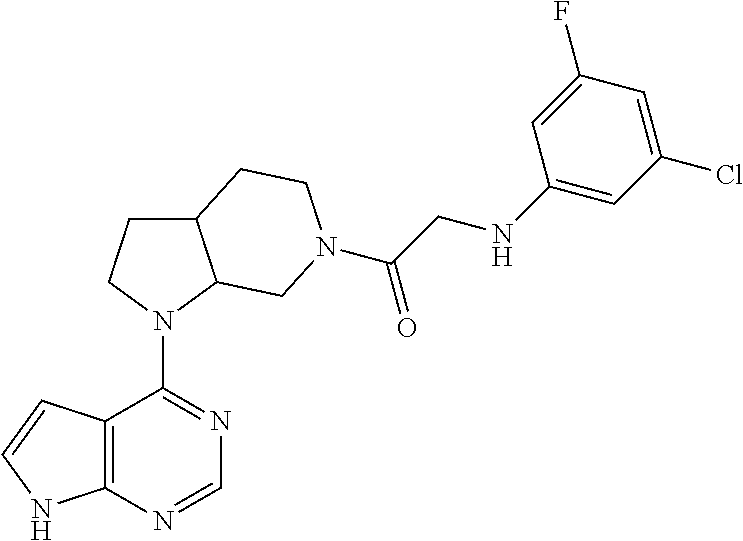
C12=C(N=CN=C1N1C3C(CC1)CCN(C(CNC1=CC(Cl)=CC(F)=C1)=O)C3)NC=C2
